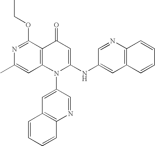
C1(C)=CC2=C(C(OCC)=N1)C(=O)C=C(NC1=CC3=C(N=C1)C=CC=C3)N2C1=CC2=C(N=C1)C=CC=C2
